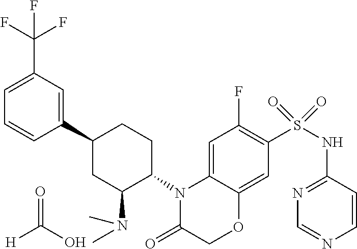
O=C(O)[H].C1(C2CC(N(C)C)C(N3C(=O)COC4=CC(S(NC5=NC=NC=C5)(=O)=O)=C(F)C=C34)CC2)=CC(C(F)(F)F)=CC=C1
